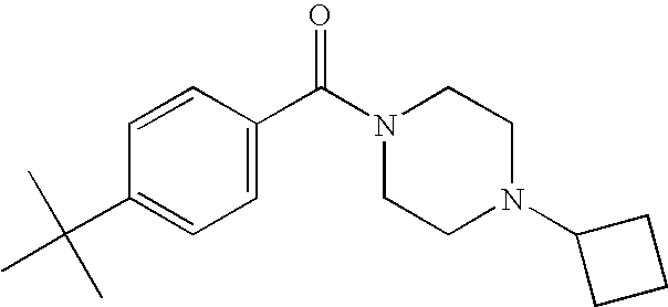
C1=CC(C(N2CCN(C3CCC3)CC2)=O)=CC=C1C(C)(C)C
